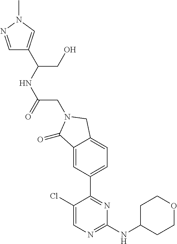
C1(Cl)=CN=C(NC2CCOCC2)N=C1C1=CC=C2C(=C1)C(=O)N(CC(NC(CO)C1=CN(C)N=C1)=O)C2
